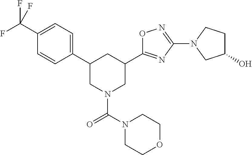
C1=C(C(F)(F)F)C=CC(C2CN(C(N3CCOCC3)=O)CC(C3=NC(N4CCC(O)C4)=NO3)C2)=C1
